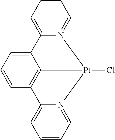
C1=CC=N2C(=C1)C1=CC=CC3=C1[Pt]2(Cl)N1=CC=CC=C31
